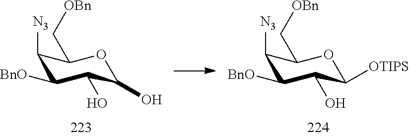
C1([N3])C([BnO])C(O)C(O)OC1C[OBn].C1([N3])C([BnO])C(O)C([OTIPS])OC1C[OBn]
